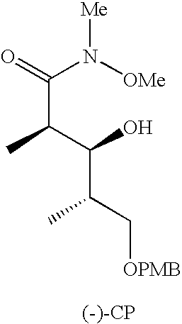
C(C(C(O)C(C[OPMB])C)C)(N([OMe])[Me])=O
